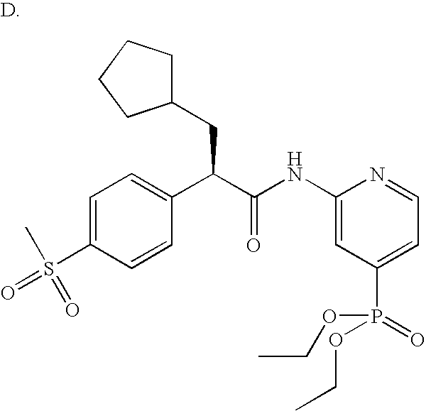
C1=C(S(C)(=O)=O)C=CC(C(C(NC2=CC(P(OCC)(=O)OCC)=CC=N2)=O)CC2CCCC2)=C1
